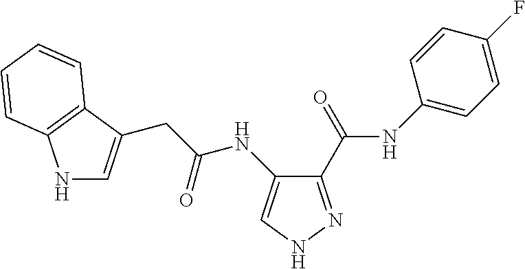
C1(C(=O)NC2=CC=C(F)C=C2)=NNC=C1NC(CC1=CNC2=C1C=CC=C2)=O
